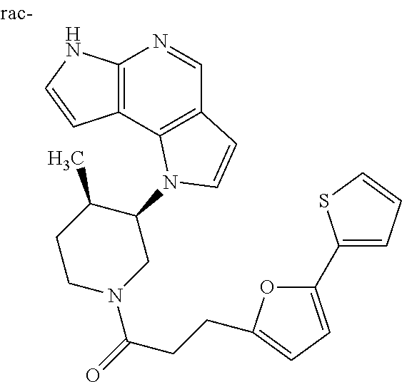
C12=C(C3=C(C=N1)C=CN3C1C(C)CCN(C(=O)CCC3=CC=C(C4=CC=CS4)O3)C1)C=CN2
